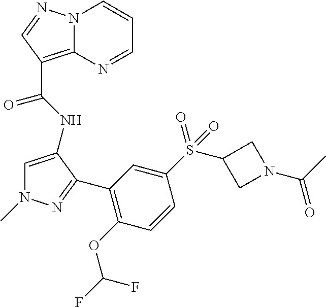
C1(C2=NN(C)C=C2NC(=O)C2=C3N(C=CC=N3)N=C2)=C(OC(F)F)C=CC(S(C2CN(C(C)=O)C2)(=O)=O)=C1
